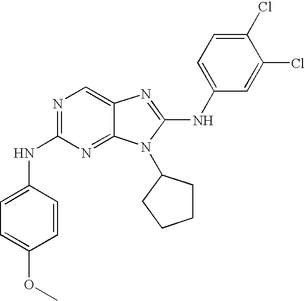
N(C1=NC=C2C(=N1)N(C1CCCC1)C(NC1=CC=C(Cl)C(Cl)=C1)=N2)C1=CC=C(OC)C=C1
